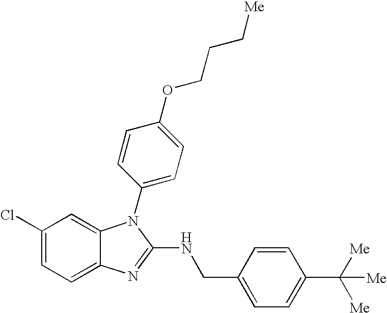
C1(Cl)=CC=C2C(=C1)N(C1=CC=C(OCCC[Me])C=C1)C(NCC1=CC=C(C([Me])([Me])[Me])C=C1)=N2
